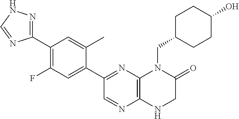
C12=C(N=C(C3=CC(F)=C(C4=NNC=N4)C=C3C)C=N1)N(CC1CCC(O)CC1)C(=O)CN2
